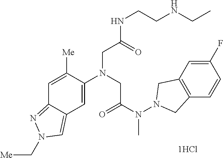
C12=NN(C[Me])C=C1C=C(N(CC(N(N1CC3=C(C1)C=C(F)C=C3)C)=O)CC(NCCNCC)=O)C([Me])=C2
